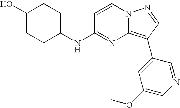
C1(O)CCC(NC2=NC3=C(C4=CC(OC)=CN=C4)C=NN3C=C2)CC1
